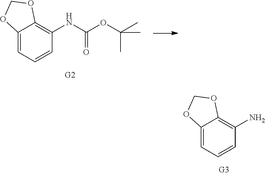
C12=CC=CC(NC(OC(C)(C)C)=O)=C1OCO2.C12=CC=CC(N)=C1OCO2
